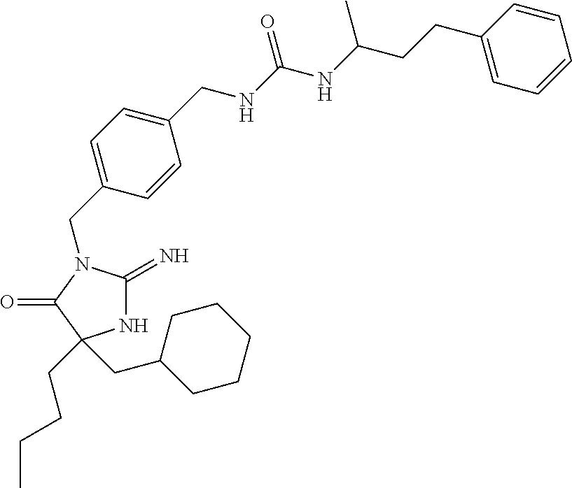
C1(CN2C(=N)NC(CCCC)(CC3CCCCC3)C2=O)=CC=C(CNC(NC(CCC2=CC=CC=C2)C)=O)C=C1
